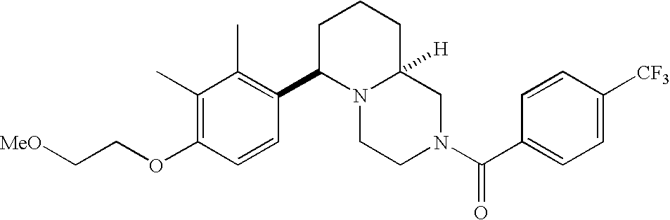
C(COC1=C(C)C(C)=C(C2N3C([H])(CCC2)CN(C(C2=CC=C([CF3])C=C2)=O)CC3)C=C1)[MeO]
